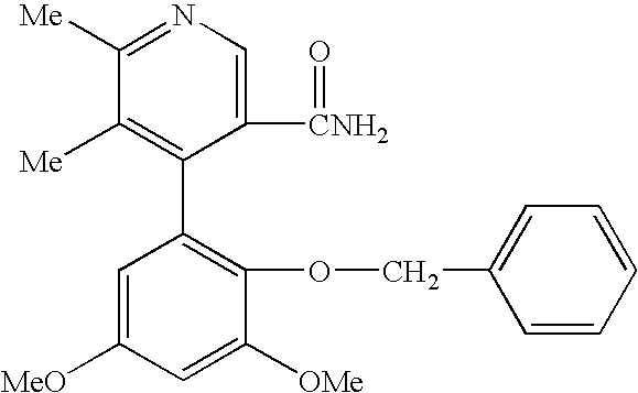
C1([CNH2]=O)=CN=C([Me])C([Me])=C1C1=C(OCC2=CC=CC=C2)C([OMe])=CC([MeO])=C1
